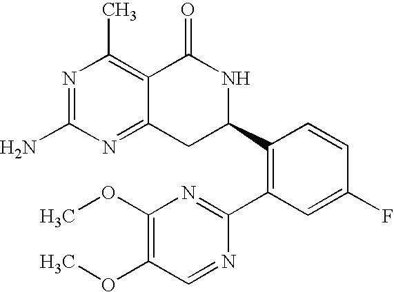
N1=C(N)N=C2C(=C1C)C(=O)NC(C1=C(C3=NC(OC)=C(OC)C=N3)C=C(F)C=C1)C2
